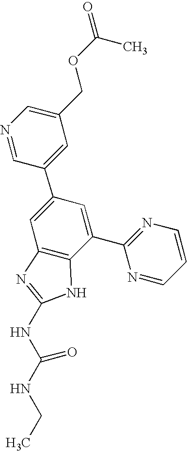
N1=CC(C2=CC3=C(C(C4=NC=CC=N4)=C2)NC(NC(NCC)=O)=N3)=CC(COC(C)=O)=C1
